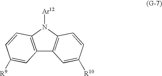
C12=C(N([Ar12])C3=C1C=C([R10])C=C3)C=CC([R9])=C2
